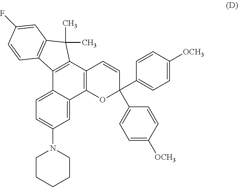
C1=C2C(=CC=C1N1CCCCC1)C1=C(C3=C2OC(C2=CC=C([OCH3])C=C2)(C2=CC=C([OCH3])C=C2)C=C3)C(C)(C)C2=C1C=CC(F)=C2
